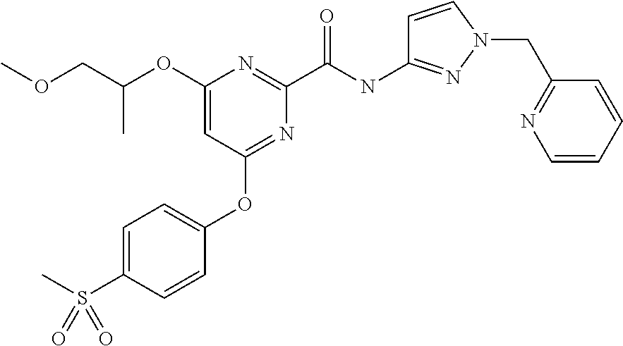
C(C)(COC)OC1=CC(OC2=CC=C(S(C)(=O)=O)C=C2)=NC(C(NC2=NN(CC3=NC=CC=C3)C=C2)=O)=N1
